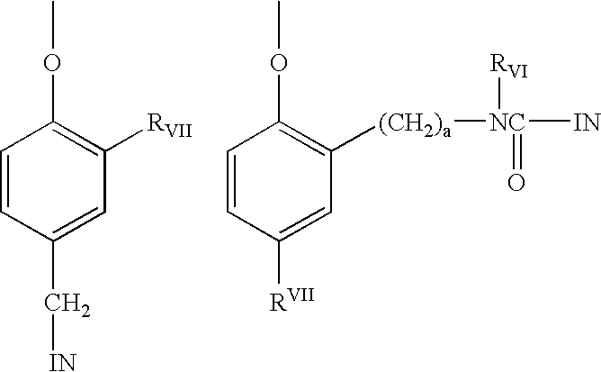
C1=CC(C[IN])=CC([RVII])=C1OC.C1=CC([RVII])=CC([(CH2)a][NC]([IN])([RVI])=O)=C1OC
